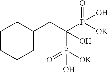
C(C(P([OK])(=O)O)(P([OK])(=O)O)O)C1CCCCC1
